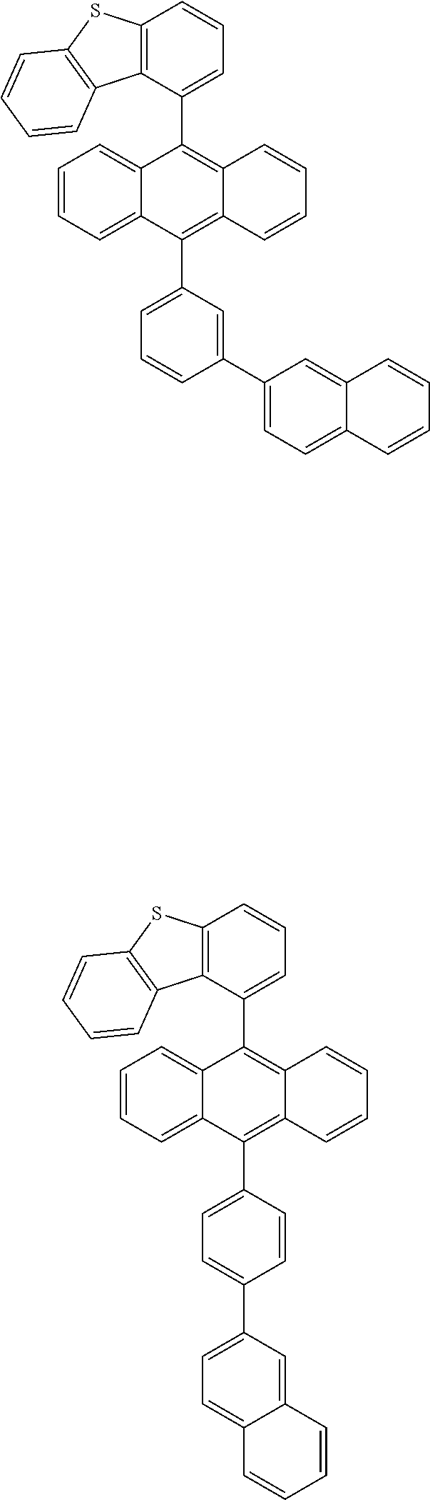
C1=CC=C2C(=C1)C(C1=CC=CC3=C1C1=C(S3)C=CC=C1)=C1C(=C2C2=CC=CC(C3=CC=C4C(=C3)C=CC=C4)=C2)C=CC=C1.C1=CC=C2C(=C1)C(C1=CC=CC3=C1C1=C(S3)C=CC=C1)=C1C(=C2C2=CC=C(C3=CC=C4C(=C3)C=CC=C4)C=C2)C=CC=C1
